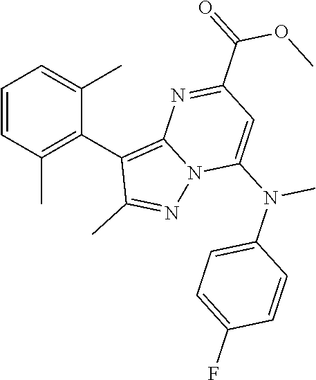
C1(C(=O)OC)=NC2=C(C3=C(C)C=CC=C3C)C(C)=NN2C(N(C2=CC=C(F)C=C2)C)=C1
